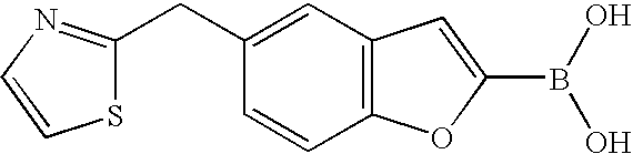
S1C(CC2=CC3=C(C=C2)OC(B(O)O)=C3)=NC=C1
